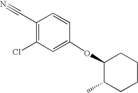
C1(OC2=CC(Cl)=C(C#N)C=C2)C(C)CCCC1
